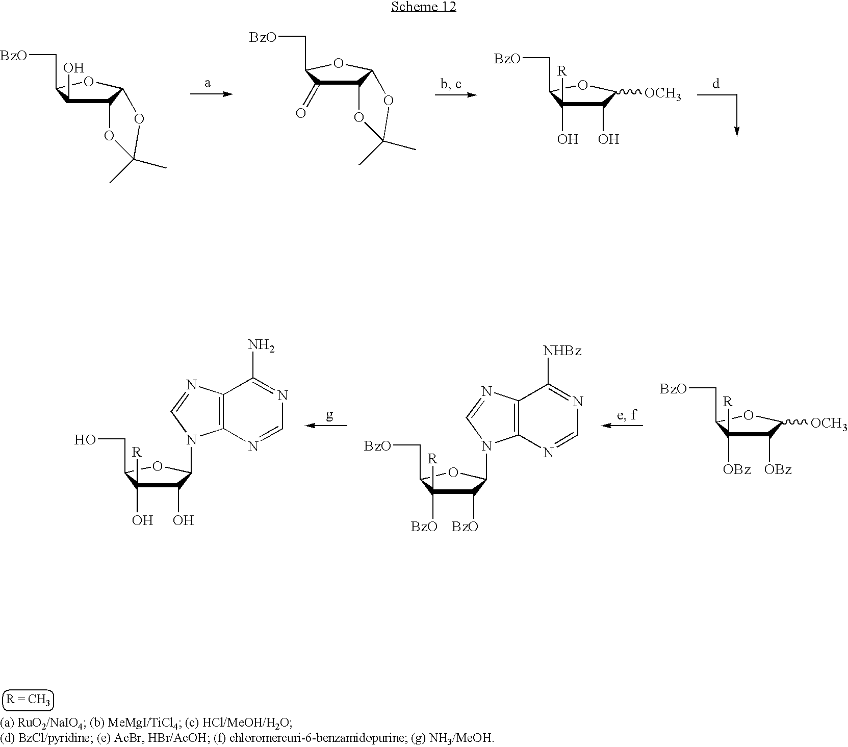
C12C(O)C(C[BzO])OC1OC(C)(C)O2.C1(O)C(O)([R])C(C[BzO])OC1[OCH3].C12C(=O)C(C[BzO])OC1OC(C)(C)O2.C1([BzO])C([BzO])([R])C(C[BzO])OC1N1C2=C(C([NHBz])=NC=N2)N=C1.C1(O)C(O)([R])C(CO)OC1N1C2=C(C(N)=NC=N2)N=C1.C1([OBz])C([OBz])([R])C(C[BzO])OC1[OCH3]
